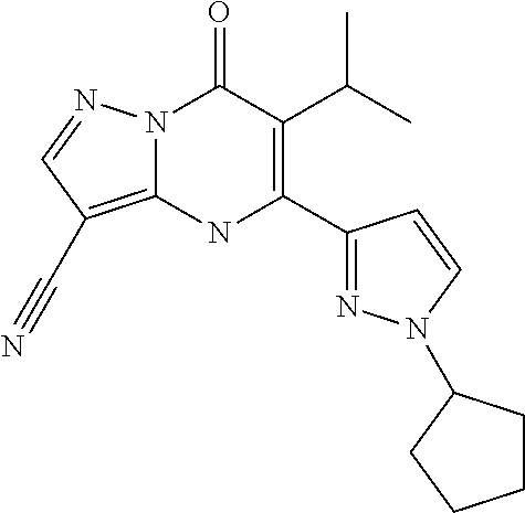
N12C(=C(C#N)C=N1)NC(C1=NN(C3CCCC3)C=C1)=C(C(C)C)C2=O
